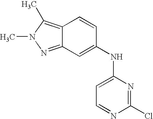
C12=C(C)N(C)N=C1C=C(NC1=CC=NC(Cl)=N1)C=C2
